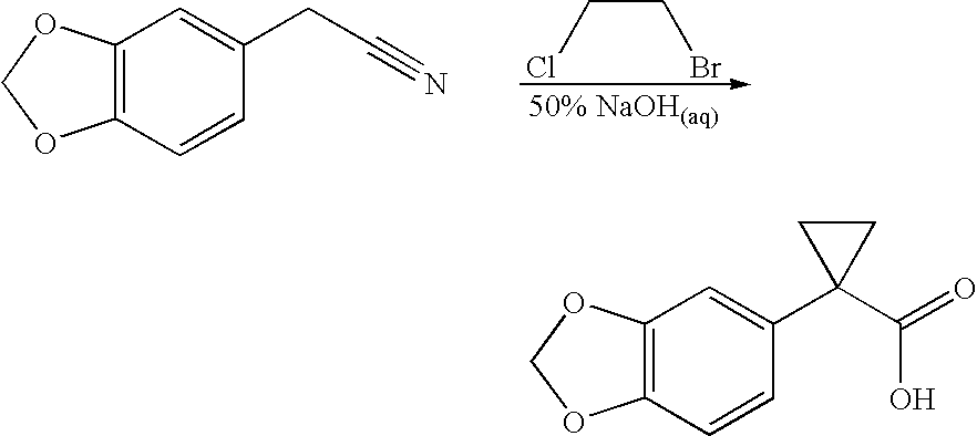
C12=C(C=CC(CC#N)=C1)OCO2.ClCCBr.C12=C(C=CC(C3(C(=O)O)CC3)=C1)OCO2
